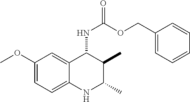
C12=CC=C(OC)C=C1C(NC(=O)OCC1=CC=CC=C1)C(C)C(C)N2
